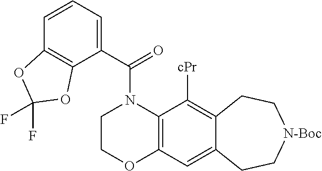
C1COC2=C(N1C(C1=CC=CC3=C1OC(F)(F)O3)=O)C([cPr])=C1C(=C2)CC[N-Boc]CC1
